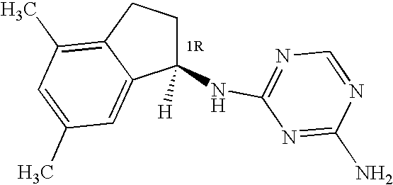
C1(NC2=NC=NC(N)=N2)([H])CCC2=C(C)C=C(C)C=C12
